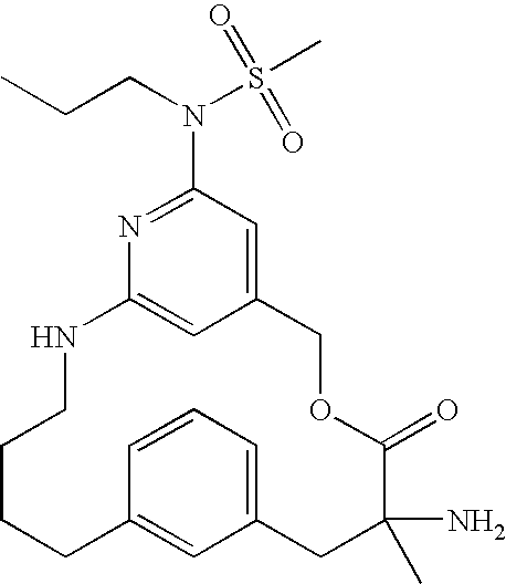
C12=CC(N(CCC)S(C)(=O)=O)=NC(=C1)NCCCCC1=CC(=CC=C1)CC(N)(C)C(=O)OC2
